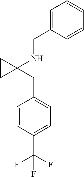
C1=C(CNC2(CC3=CC=C(C(F)(F)F)C=C3)CC2)C=CC=C1
